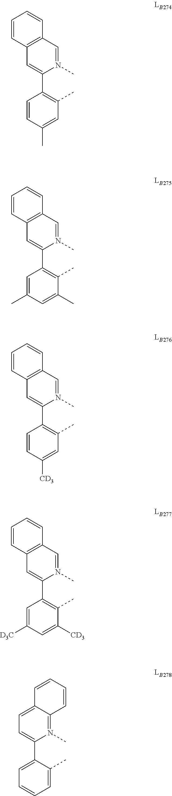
C1=C2C(=N(C)C(C3=CC=CC=C3C)=C1)C=CC=C2.C1=CC2=C(C=C1)C=N(C)C(C1=C(C)C(C)=CC(C)=C1)=C2.C1=CC2=C(C=C1)C=N(C)C(C1=C(C)C=C([CD3])C=C1)=C2.C1=CC2=C(C=C1)C=N(C)C(C1=C(C)C([CD3])=CC([D3C])=C1)=C2.C1=CC2=C(C=C1)C=N(C)C(C1=C(C)C=C(C)C=C1)=C2
